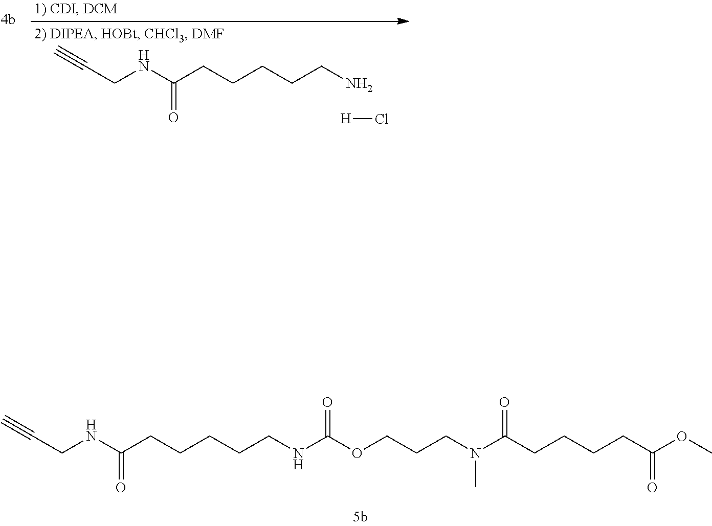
C(CNC(CCCCCN)=O)#C.[H]Cl.C(CNC(CCCCCNC(OCCCN(C(CCCCC(OC)=O)=O)C)=O)=O)#C
